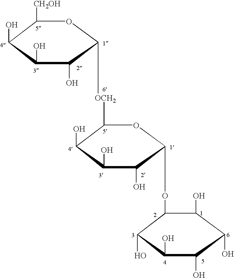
C1([OCH2]C2C(O)C(O)C(O)C([CH2OH])O2)C(O)C(O)C(O)C(OC2C(O)C(O)C(O)C(O)C2O)O1
